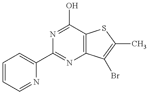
C1=CC=NC(C2=NC3=C(C(O)=N2)SC(C)=C3Br)=C1
